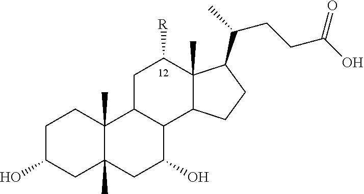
C1C(O)CC2(C)C(C)(C1)C1C(C(O)C2)C2C(C)(C([R])C1)C(C(CCC(O)=O)C)CC2
